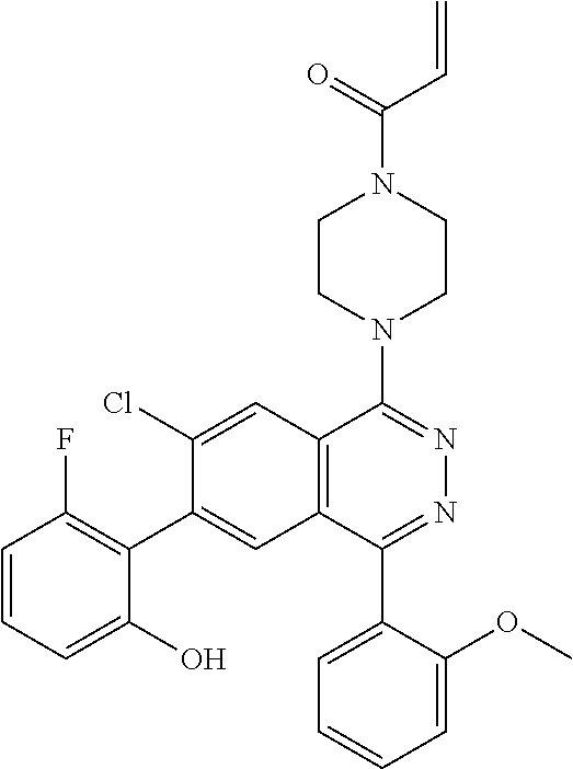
C12=C(C=C(C3=C(F)C=CC=C3O)C(Cl)=C1)C(C1=CC=CC=C1OC)=NN=C2N1CCN(C(C=C)=O)CC1
